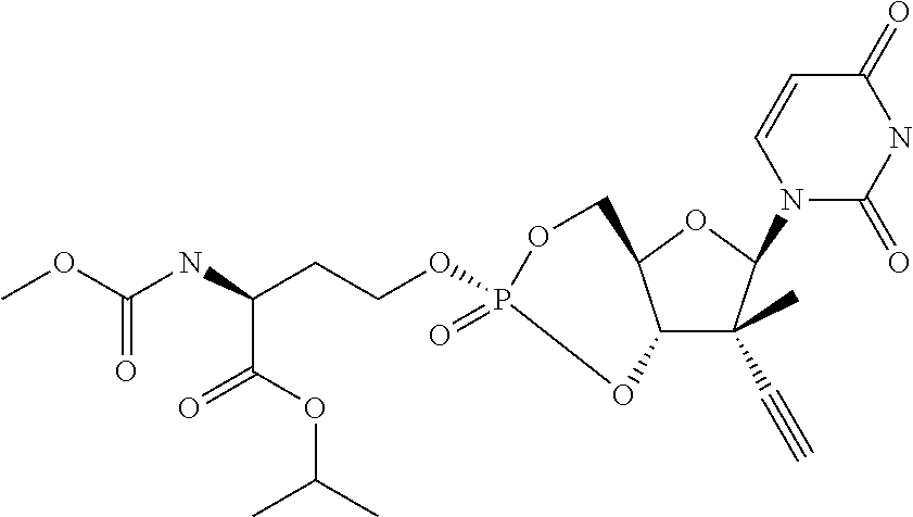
C12C(C)(C#C)C(N3C(=O)NC(=O)C=C3)OC1COP(=O)(OCCC(NC(OC)=O)C(OC(C)C)=O)O2
